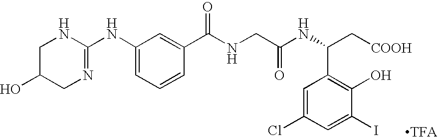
C1(NC2=NCC(O)CN2)=CC=CC(C(NCC(NC(C[COOH])C2=C(O)C(I)=CC(Cl)=C2)=O)=O)=C1
